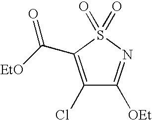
C1(Cl)=C(C([EtO])=O)S(=O)(=O)N=C1[OEt]
